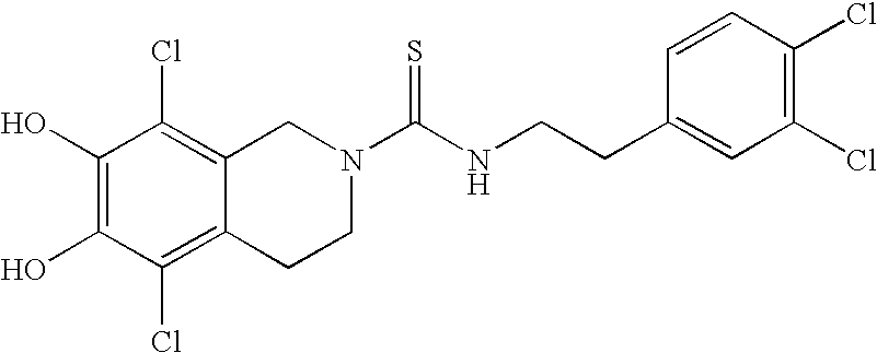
C1(O)=C(O)C(Cl)=C2C(=C1Cl)CN(C(NCCC1=CC(Cl)=C(Cl)C=C1)=S)CC2
